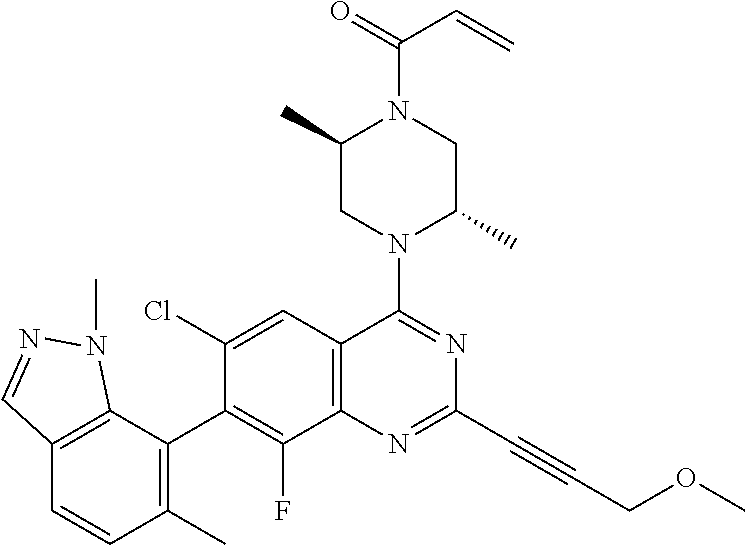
C12=C(C(C3=C(F)C4=C(C=C3Cl)C(N3C(C)CN(C(C=C)=O)C(C)C3)=NC(C#CCOC)=N4)=C(C)C=C1)N(C)N=C2
